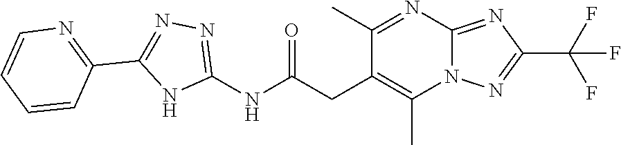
C1(C)=NC2=NC(C(F)(F)F)=NN2C(C)=C1CC(=O)NC1=NN=C(C2=NC=CC=C2)N1
